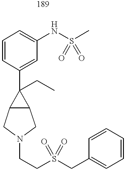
C1=CC(C2(CC)C3C2CN(CCS(CC2=CC=CC=C2)(=O)=O)C3)=CC(NS(C)(=O)=O)=C1
